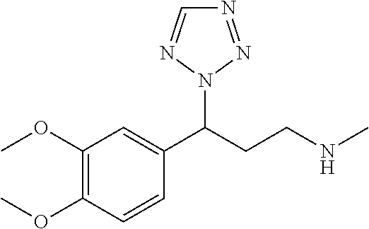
C1(C(CCNC)N2N=NC=N2)=CC(OC)=C(OC)C=C1
